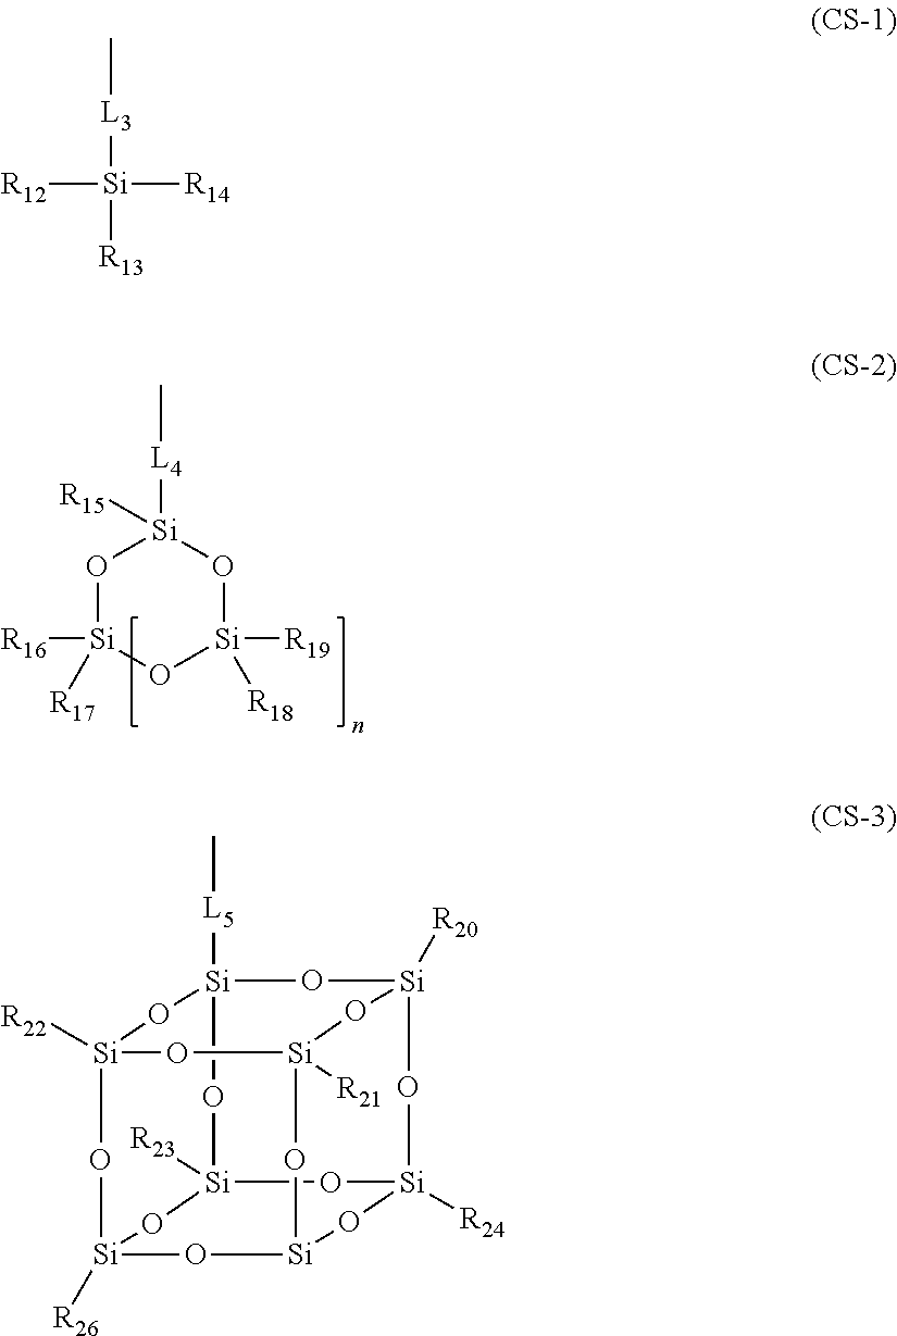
O1[Si]([R16])([R17])O[Si]([R19])([R18])O[Si]1([L4]C)[R15].O1[Si]2([R21])O[Si]3([R20])O[Si]4([L5]C)O[Si]1([R22])O[Si]1([R26])O[Si](O[Si]([R24])(O[Si]([R23])(O1)O4)O3)O2.[R12][Si]([R14])([R13])[L3]C
